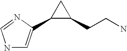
N1C=C(C2C(CCN)C2)N=C1
